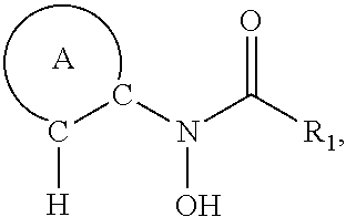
C(CN(C(=O)[R1])O)[H].[A]
